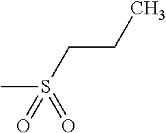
C(CC)S(=O)(C)=O
